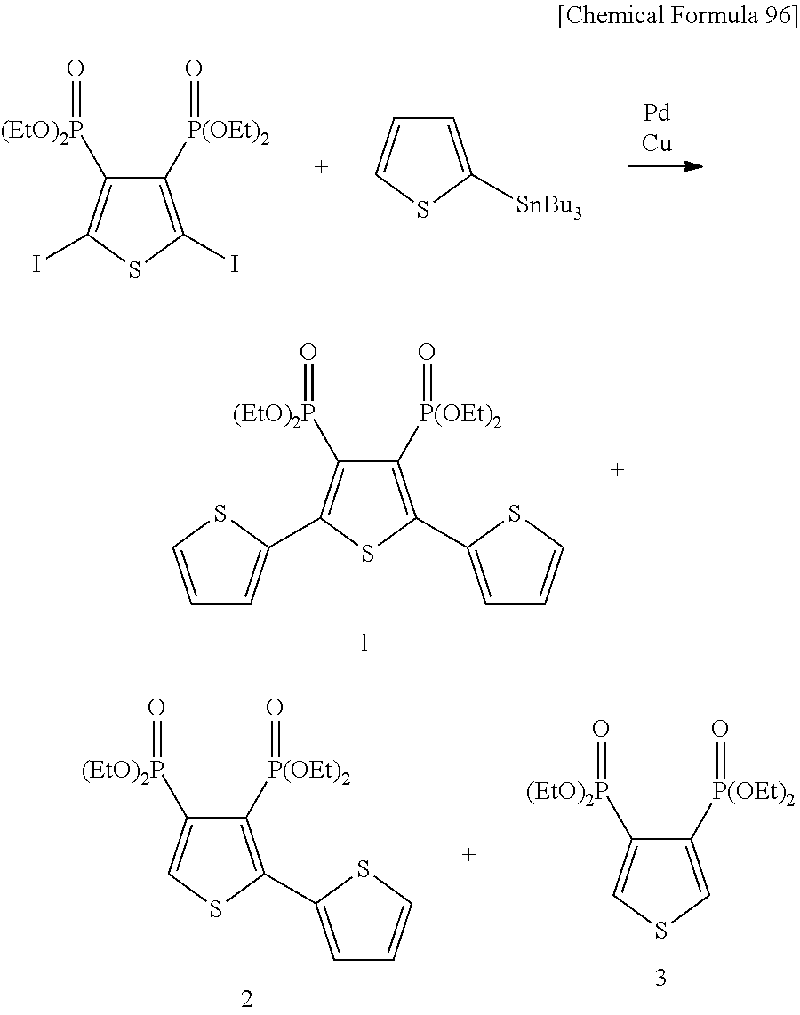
C1=CSC(C2=C([(EtO)2P]=O)C([P(OEt)2]=O)=C(C3=CC=CS3)S2)=C1.C1([P(OEt)2]=O)=C(I)SC(I)=C1[(EtO)2P]=O.C1=C([SnBu3])SC=C1.C1([P(OEt)2]=O)=C(C2=CC=CS2)SC=C1[(EtO)2P]=O.C1([P(OEt)2]=O)=CSC=C1[(EtO)2P]=O
